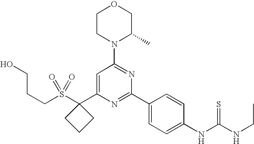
S(C1(C2=CC(N3C(C)COCC3)=NC(C3=CC=C(NC(NCC)=S)C=C3)=N2)CCC1)(=O)(=O)CCCO
